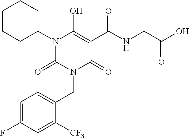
C1CCC(N2C(=O)N(CC3=CC=C(F)C=C3[CF3])C(=O)C(C(NCC(O)=O)=O)=C2O)CC1
